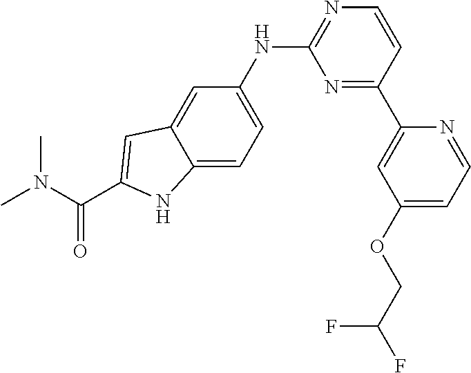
CN(C)C(C1=CC2=CC(NC3=NC=CC(C4=CC(OCC(F)F)=CC=N4)=N3)=CC=C2N1)=O
